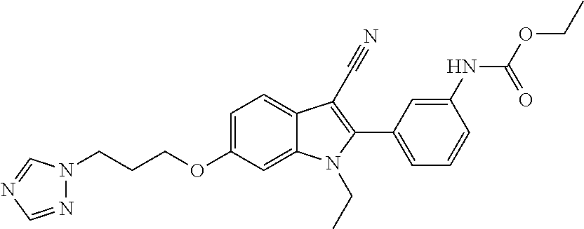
C1=C(OCCCN2N=CN=C2)C=C2C(=C1)C(C#N)=C(C1=CC=CC(NC(OCC)=O)=C1)N2CC
